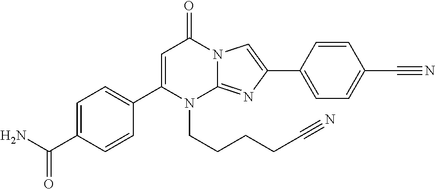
C1(C2=CC=C(C(N)=O)C=C2)=CC(=O)N2C(=NC(C3=CC=C(C#N)C=C3)=C2)N1CCCCC#N
